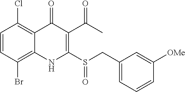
C1=CC(Br)=C2C(=C1Cl)C(=O)C(C(C)=O)=C(S(CC1=CC=CC([OMe])=C1)=O)N2
